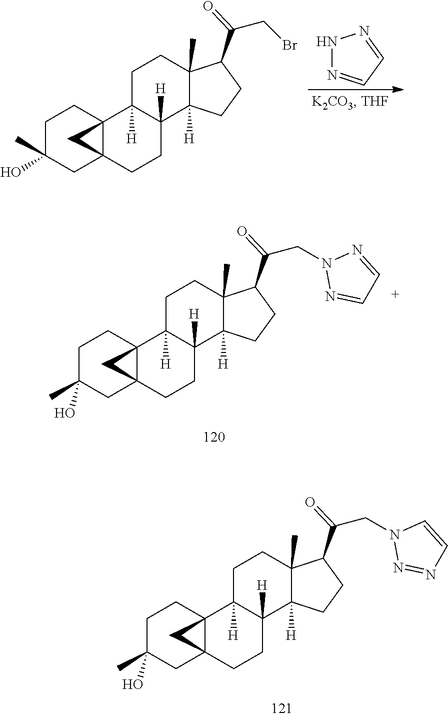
C1C(C)(O)CC23C(C1)(C1([H])C([H])(CC2)C2([H])C(C)(CC1)C(C(CN1N=NC=C1)=O)CC2)C3.C1C(C)(O)CC23C(C1)(C1([H])C([H])(CC2)C2([H])C(C)(CC1)C(C(CBr)=O)CC2)C3.N1N=CC=N1.C1C(C)(O)CC23C(C1)(C1([H])C([H])(CC2)C2([H])C(C)(CC1)C(C(CN1N=CC=N1)=O)CC2)C3
